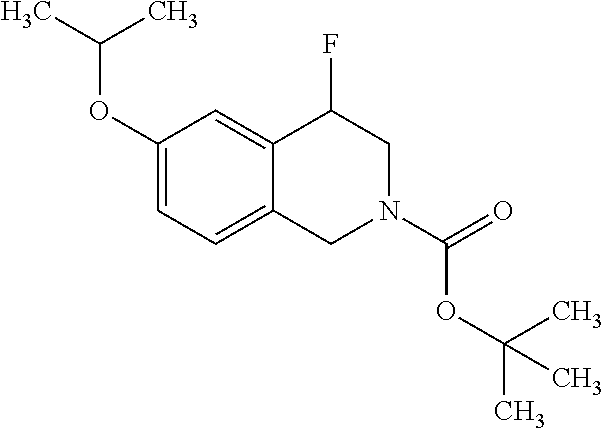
C1(OC(C)C)=CC=C2C(=C1)C(F)CN(C(OC(C)(C)C)=O)C2
